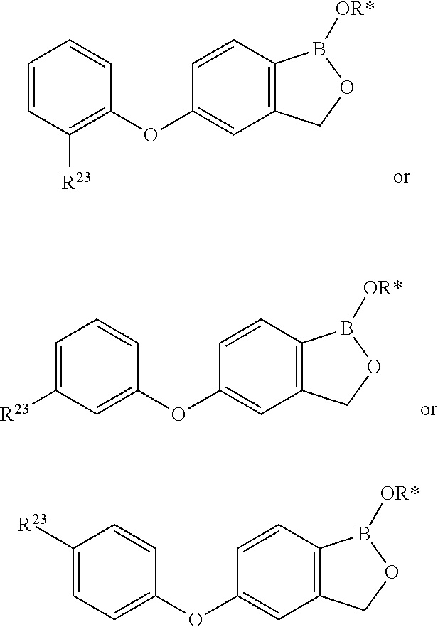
C1=CC([R23])=C(OC2=CC3=C(C=C2)B([OR*])OC3)C=C1.C1=C([R23])C=C(OC2=CC3=C(C=C2)B([OR*])OC3)C=C1.C1([R23])=CC=C(OC2=CC3=C(C=C2)B([OR*])OC3)C=C1
